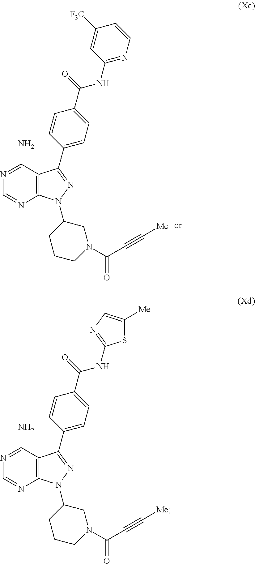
C12=C(C(N)=NC=N1)C(C1=CC=C(C(NC3=NC=CC([F3C])=C3)=O)C=C1)=NN2C1CCCN(C(C#C[Me])=O)C1.C12=C(C(N)=NC=N1)C(C1=CC=C(C(NC3=NC=C([Me])S3)=O)C=C1)=NN2C1CCCN(C(C#C[Me])=O)C1
